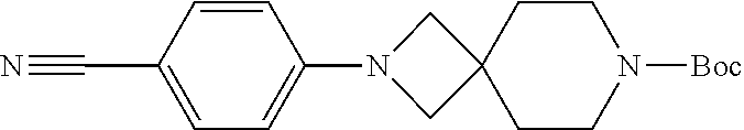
C1(C#N)=CC=C(N2CC3(C2)CCN([Boc])CC3)C=C1
